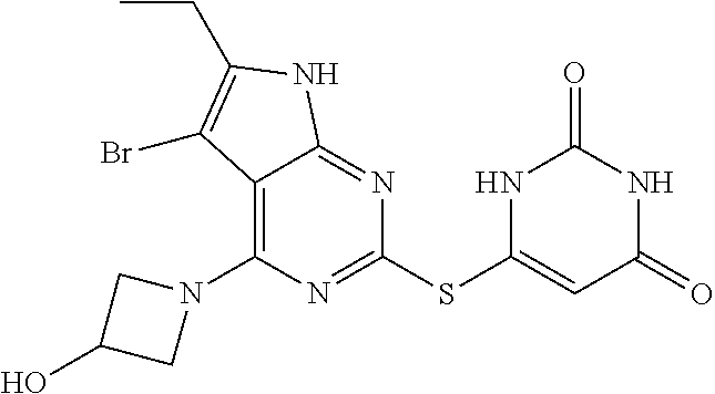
C1(SC2=CC(=O)NC(=O)N2)=NC(N2CC(O)C2)=C2C(=N1)NC(CC)=C2Br
